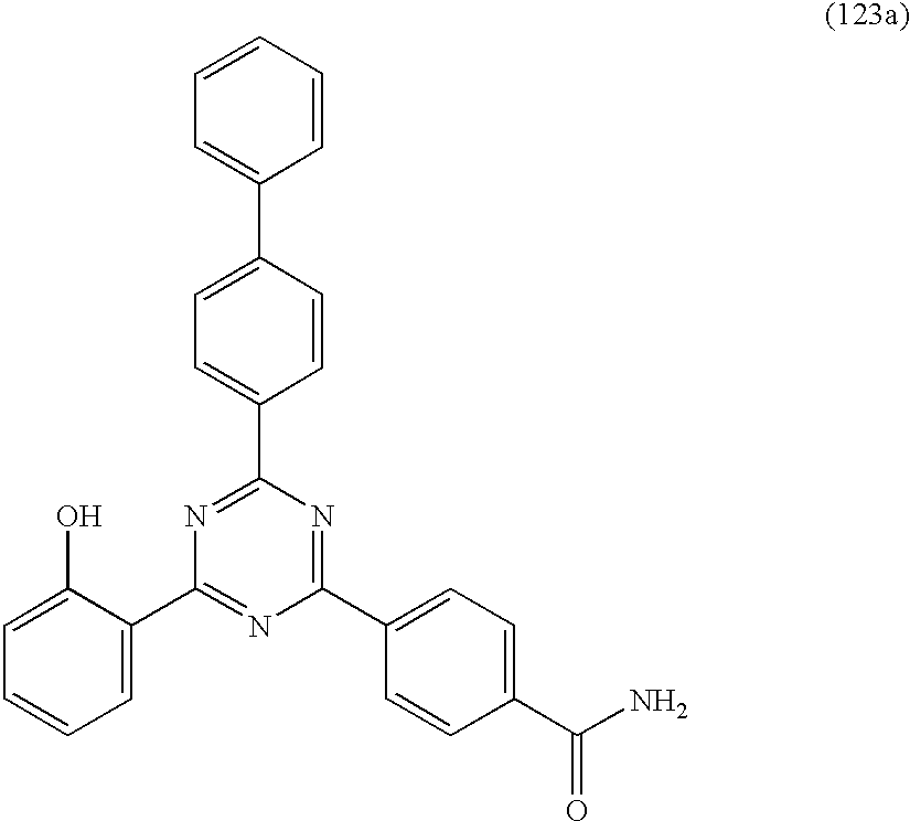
C1=CC=C(C2=NC(C3=CC=C(C(N)=O)C=C3)=NC(C3=CC=C(C4=CC=CC=C4)C=C3)=N2)C(O)=C1
